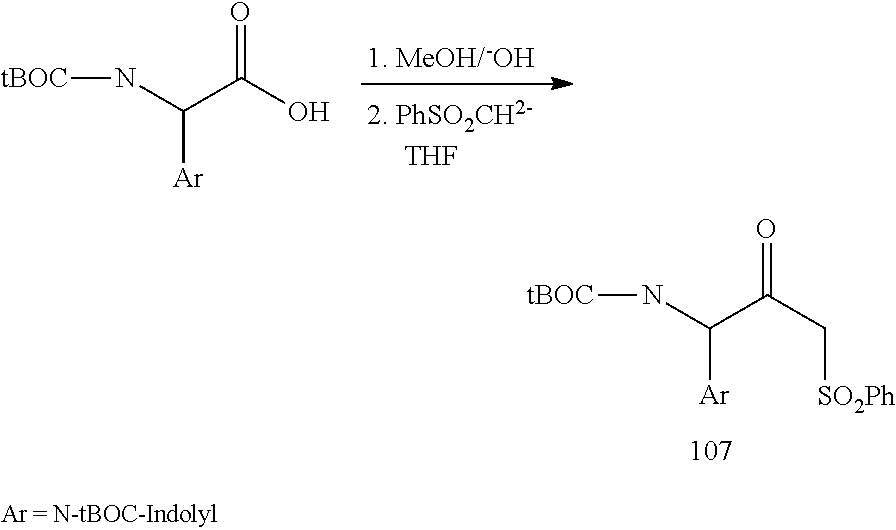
C(C(C[SO2Ph])=O)(N[tBOC])[Ar].C(C(O)=O)(N[tBOC])[Ar]
